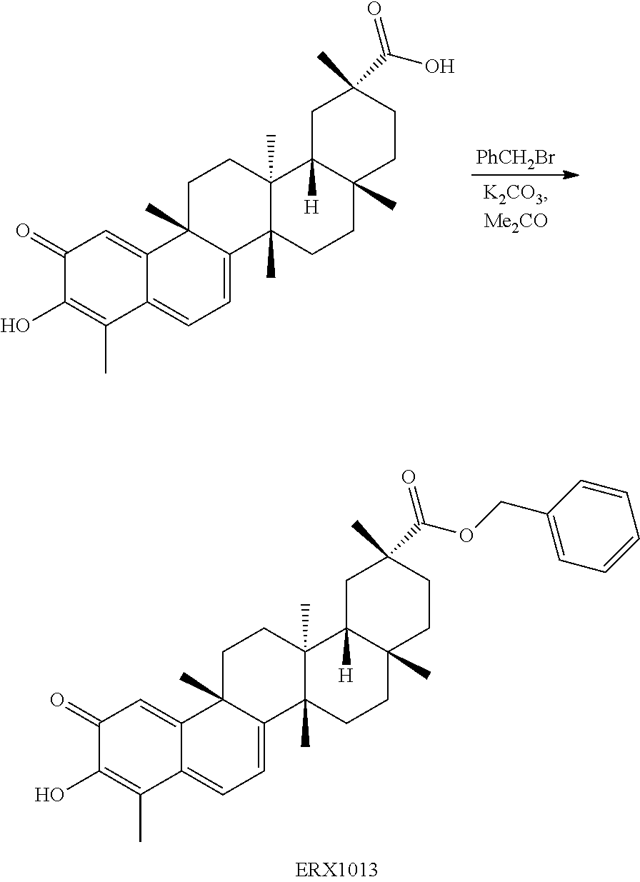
C1(=O)C(O)=C(C)C2=CC=C3C(C)(C2=C1)CCC1(C)C3(C)CCC2(C)C1([H])CC(C)(C(OCC1=CC=CC=C1)=O)CC2.C1(=O)C(O)=C(C)C2=CC=C3C(C)(C2=C1)CCC1(C)C3(C)CCC2(C)C1([H])CC(C)(C(O)=O)CC2.[PhCH2Br]
